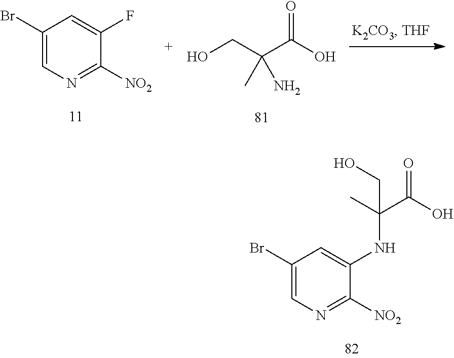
C1(Br)=CN=C([NO2])C(NC(C(O)=O)(C)CO)=C1.C1(Br)=CN=C([NO2])C(F)=C1.OCC(C(O)=O)(C)N
